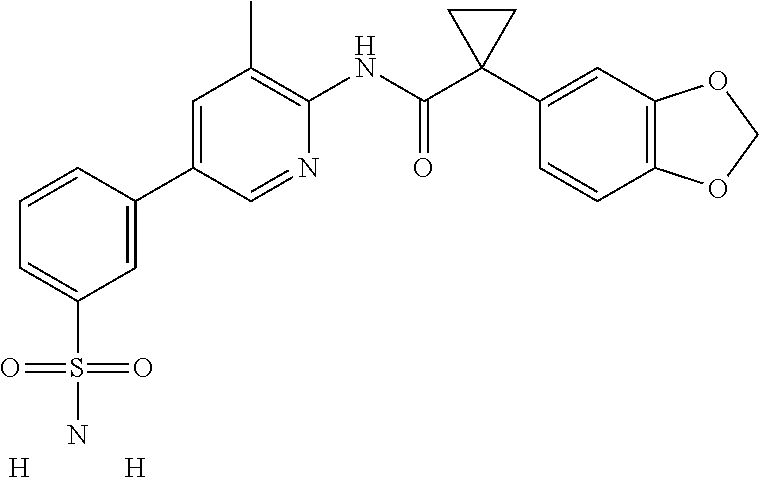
C1=C(C2=CC(S(N)(=O)=O)=CC=C2)C=NC(NC(C2(C3=CC4=C(C=C3)OCO4)CC2)=O)=C1C.[H].[H]
